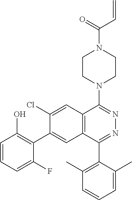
C1=CC=C(F)C(C2=CC3=C(C=C2Cl)C(N2CCN(C(C=C)=O)CC2)=NN=C3C2=C(C)C=CC=C2C)=C1O
